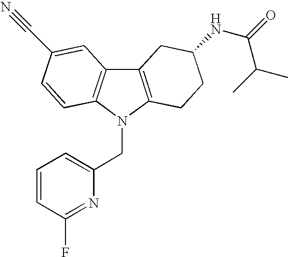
C1=CC(F)=NC(CN2C3=C(C4=C2C=CC(C#N)=C4)CC(NC(C(C)C)=O)CC3)=C1
